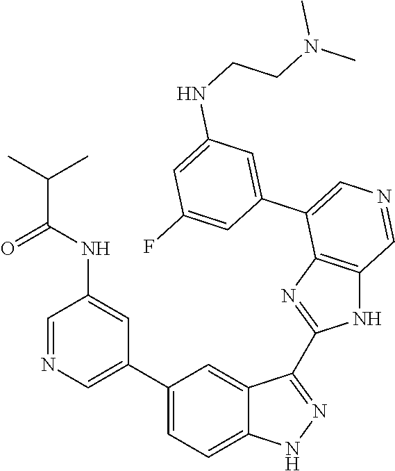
C1(C2=CN=CC(NC(C(C)C)=O)=C2)=CC=C2C(=C1)C(C1=NC3=C(N1)C=NC=C3C1=CC(NCCN(C)C)=CC(F)=C1)=NN2
